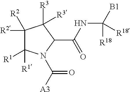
C1([R2])([R2])C([R1])([R1])N(C([A3])=O)C(C(NC([B1])([R18])[R18])=O)C1([R3])[R3]
